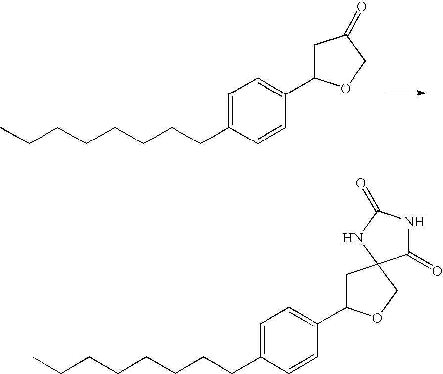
C(CCCCCCC1=CC=C(C2CC(=O)CO2)C=C1)C.C(CCCCCCC1=CC=C(C2CC3(CO2)C(=O)NC(=O)N3)C=C1)C
